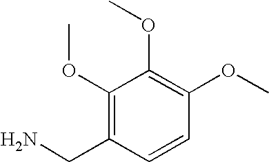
C1(OC)=C(CN)C=CC(OC)=C1OC
